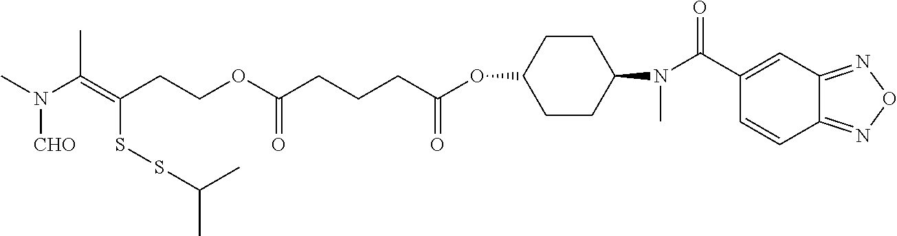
C1(OC(CCCC(OCCC(SSC(C)C)=C(N([CHO])C)C)=O)=O)CCC(N(C(=O)C2=CC3=NON=C3C=C2)C)CC1
